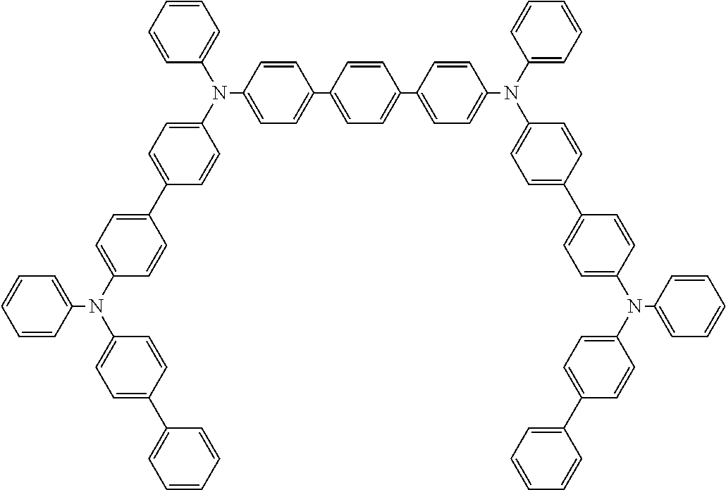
C1(C2=CC=C(N(C3=CC=C(C4=CC=C(N(C5=CC=C(C6=CC=CC=C6)C=C5)C5=CC=CC=C5)C=C4)C=C3)C3=CC=CC=C3)C=C2)=CC=C(C2=CC=C(N(C3=CC=CC=C3)C3=CC=C(C4=CC=C(N(C5=CC=C(C6=CC=CC=C6)C=C5)C5=CC=CC=C5)C=C4)C=C3)C=C2)C=C1
